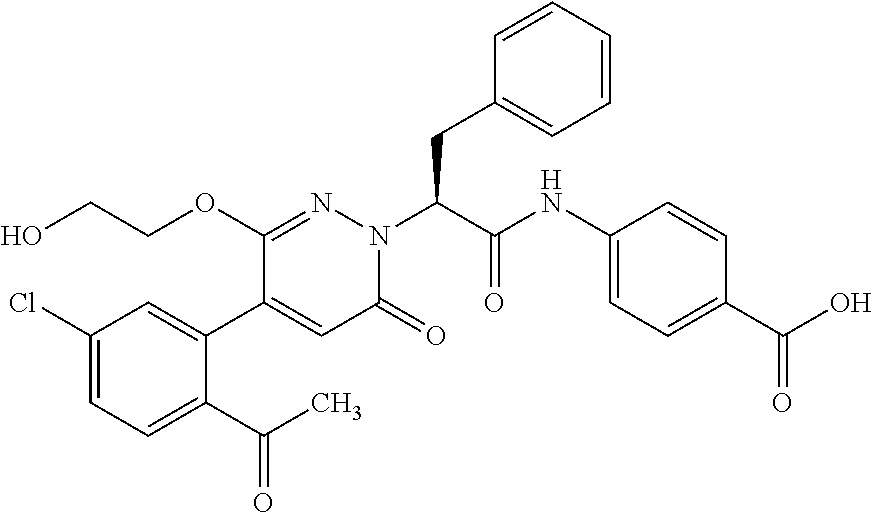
C1(Cl)=CC=C(C(C)=O)C(C2=CC(=O)N(C(C(=O)NC3=CC=C(C(=O)O)C=C3)CC3=CC=CC=C3)N=C2OCCO)=C1
